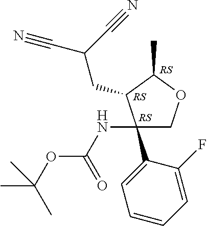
C1(NC(=O)OC(C)(C)C)(C2=CC=CC=C2F)COC(C)C1CC(C#N)C#N
